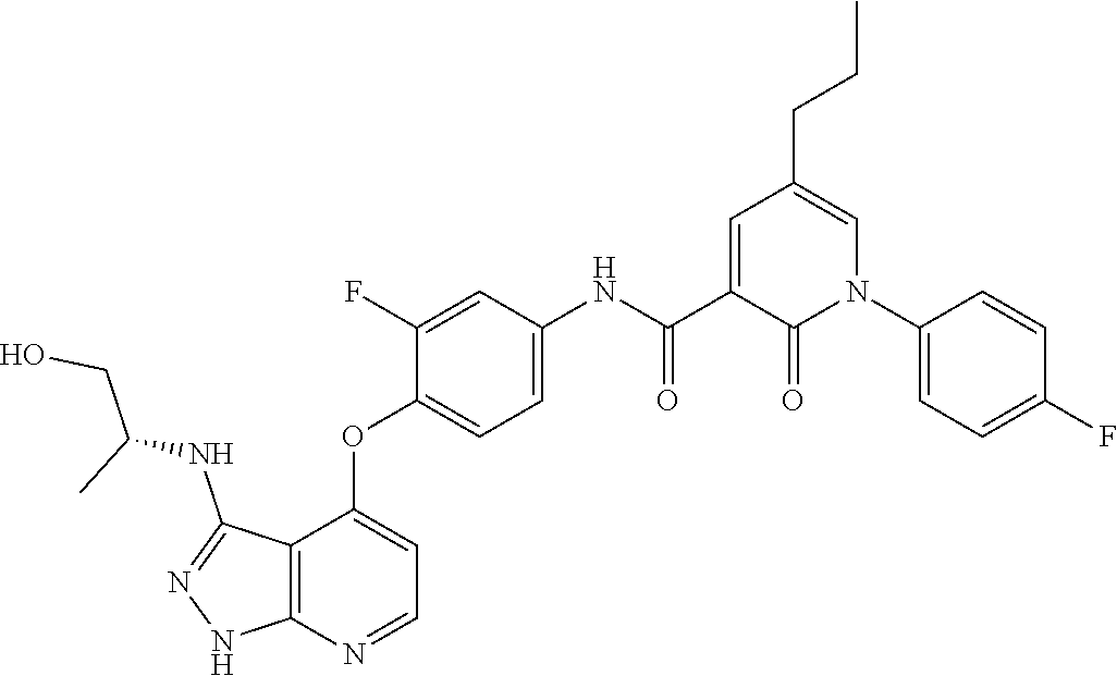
C1(CCC)=CN(C2=CC=C(F)C=C2)C(=O)C(C(=O)NC2=CC=C(OC3=CC=NC4=C3C(NC(CO)C)=NN4)C(F)=C2)=C1
